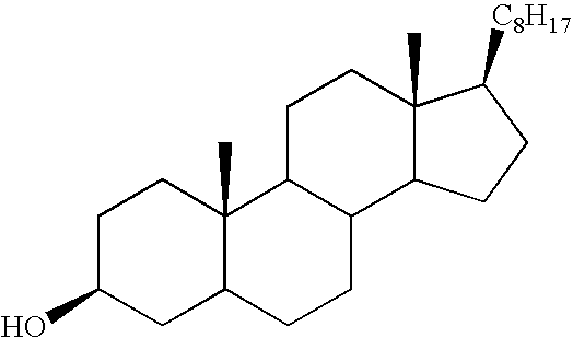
C1C(O)CC2C(C)(C1)C1C(CC2)C2C(C)(CC1)C([C8H17])CC2
